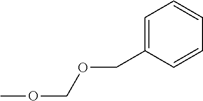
O(CC1=CC=CC=C1)COC
